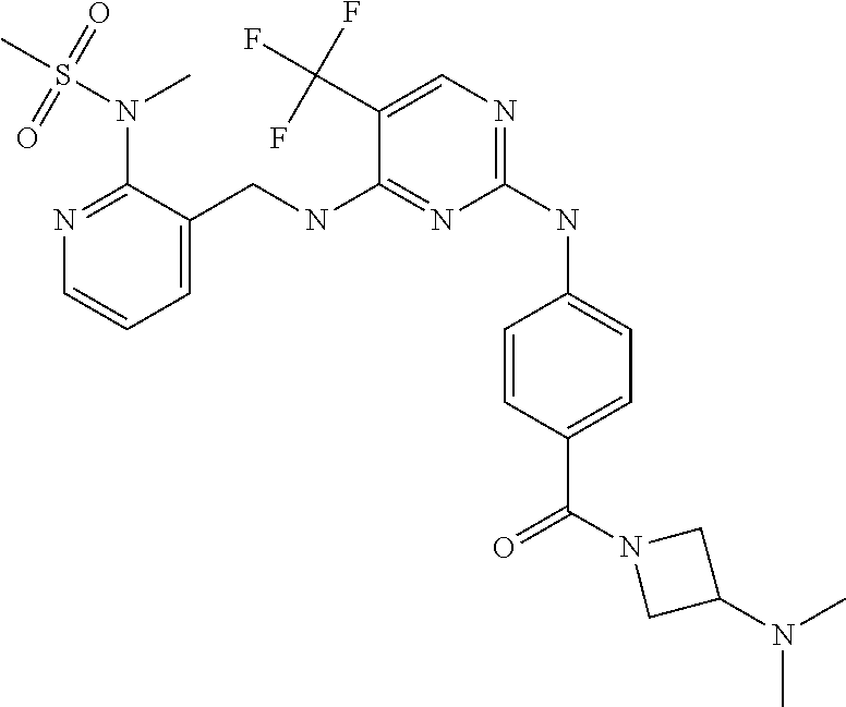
C1=C(NC2=NC=C(C(F)(F)F)C(NCC3=CC=CN=C3N(S(C)(=O)=O)C)=N2)C=CC(C(=O)N2CC(N(C)C)C2)=C1
